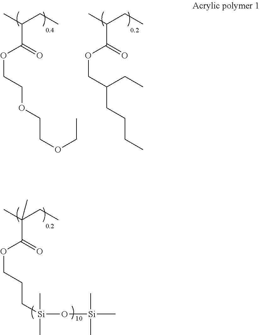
CC(CC)C(=O)OCCOCCOCC.CC(CC)C(=O)OCC(CCCC)CC.CC(CC)(C(=O)OCCC[Si](C)(C)O[Si](C)(C)C)C
